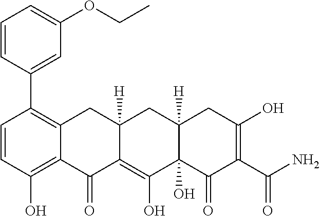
C1=CC(O)=C2C(=C1C1=CC(OCC)=CC=C1)CC1([H])C(=C(O)C3(O)C([H])(C1)CC(O)=C(C(N)=O)C3=O)C2=O
